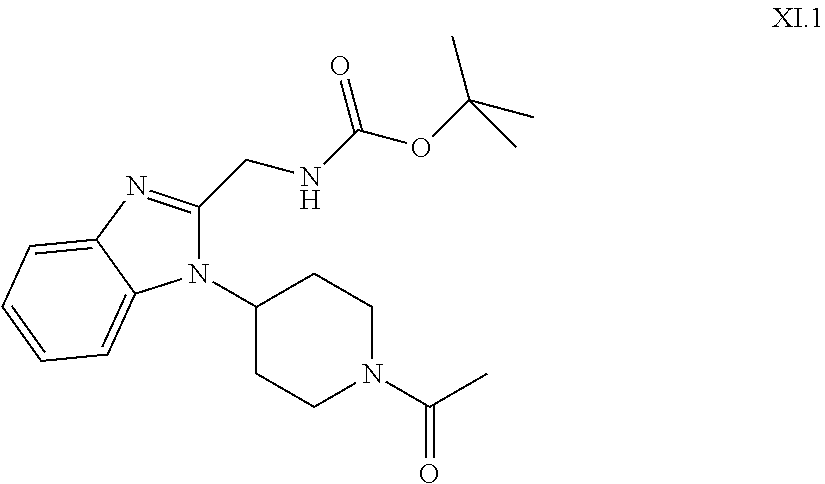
C1(CNC(OC(C)(C)C)=O)=NC2=CC=CC=C2N1C1CCN(C(C)=O)CC1
